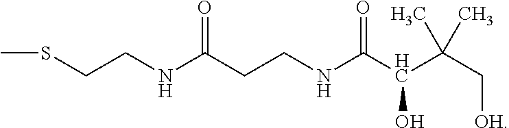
C(CNC(CCNC(C(C(C[OH])(C)C)O)=O)=O)SC
